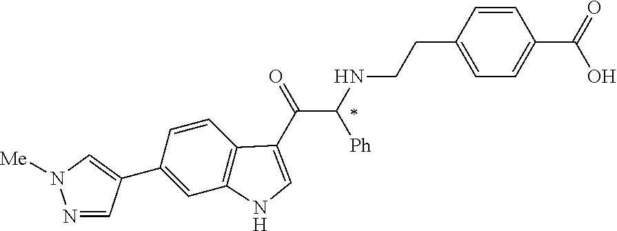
C1(C2=CN([Me])N=C2)=CC2=C(C=C1)C(C(=O)C(NCCC1=CC=C(C(O)=O)C=C1)[Ph])=CN2
